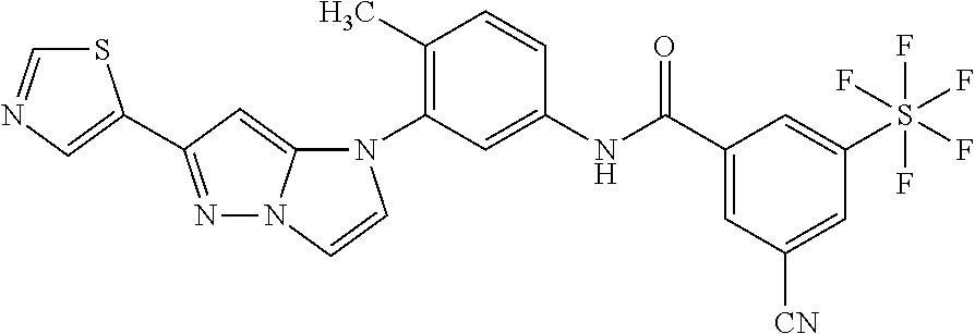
C1(C)=C(N2C3=CC(C4=CN=CS4)=NN3C=C2)C=C(NC(C2=CC([CN])=CC(S(F)(F)(F)(F)F)=C2)=O)C=C1
